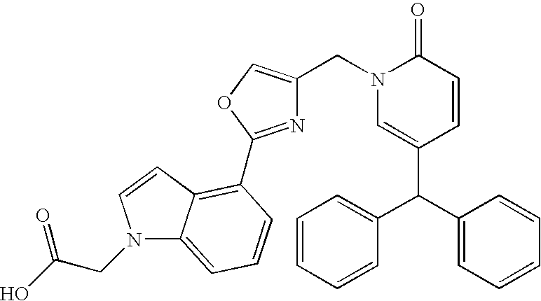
C1(C(C2=CC=CC=C2)C2=CC=CC=C2)=CN(CC2=COC(C3=C4C(=CC=C3)N(CC(=O)O)C=C4)=N2)C(=O)C=C1
